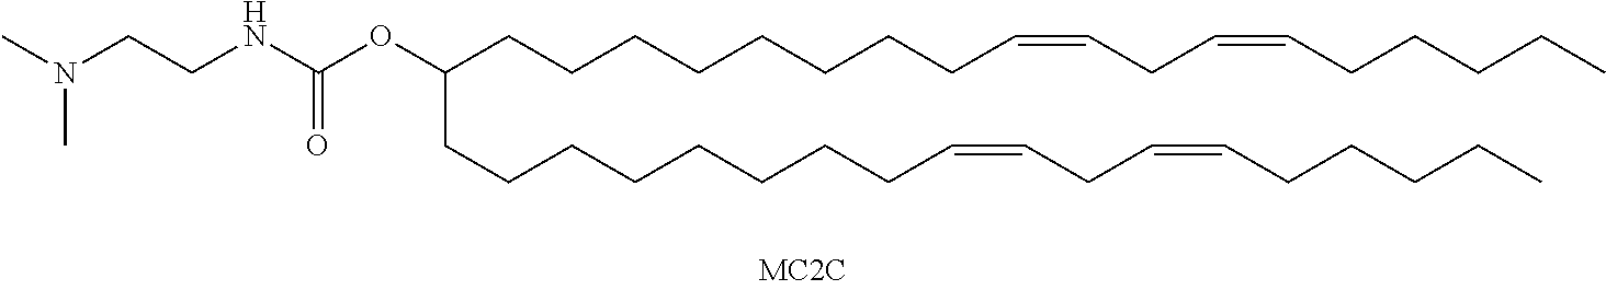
O(C(CCCCCCCCC=CCC=CCCCCC)CCCCCCCCC=CCC=CCCCCC)C(NCCN(C)C)=O
